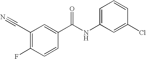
C1(C#N)=C(F)C=CC(C(NC2=CC=CC(Cl)=C2)=O)=C1
